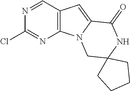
N1=CC2=C(N=C1Cl)N1C(=C2)C(=O)NC2(C1)CCCC2
